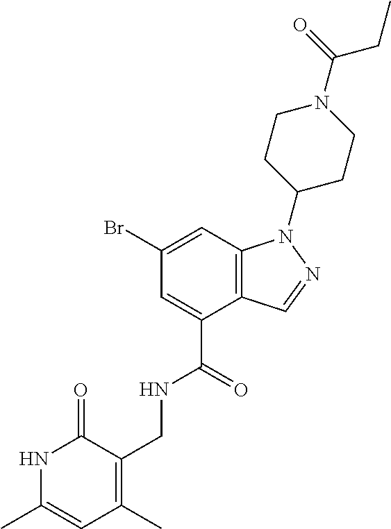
C1(Br)=CC2=C(C(C(=O)NCC3=C(C)C=C(C)NC3=O)=C1)C=NN2C1CCN(C(=O)CC)CC1
